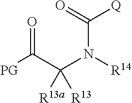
C(C([PG])=O)(N([R14])C([Q])=O)([R13])[R13a]
